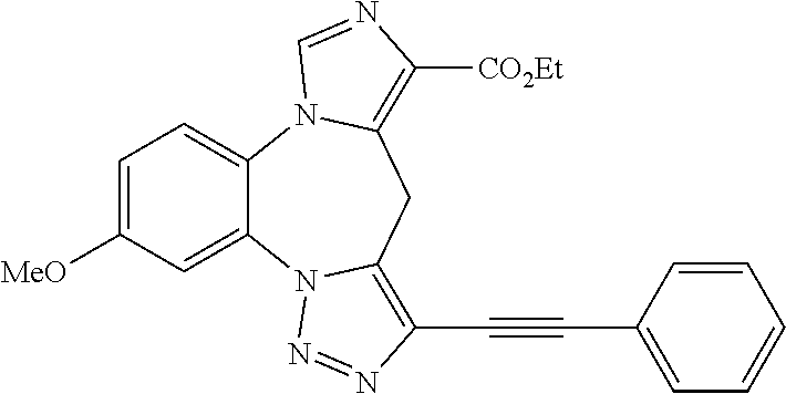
C1=C([MeO])C=C2C(=C1)N1C(=C([CO2Et])N=C1)CC1=C(C#CC3=CC=CC=C3)N=NN21
